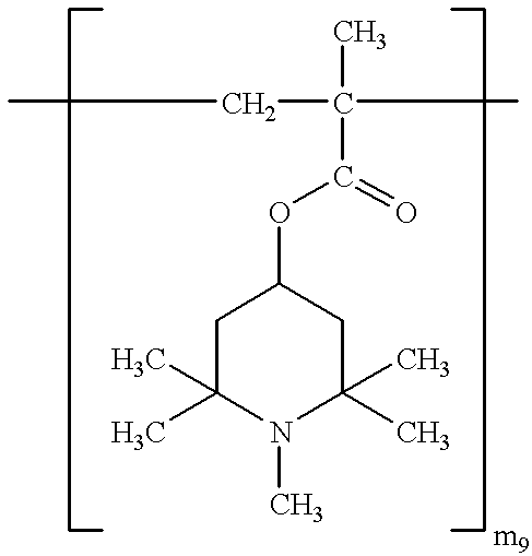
CCC(C)(C)C(OC1CC(C)(C)N(C)C(C)(C)C1)=O
